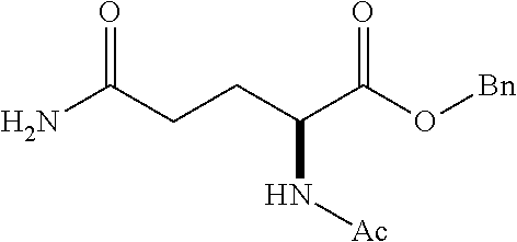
NC(CCC(C(O[Bn])=O)N[Ac])=O
